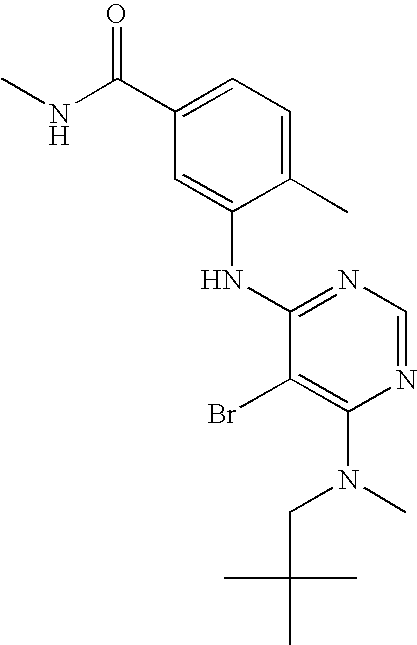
C1(C)=CC=C(C(=O)NC)C=C1NC1=NC=NC(N(CC(C)(C)C)C)=C1Br
